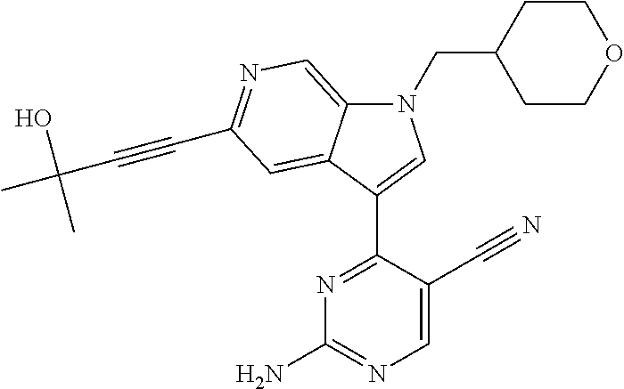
N1(CC2CCOCC2)C2=CN=C(C#CC(C)(O)C)C=C2C(C2=NC(N)=NC=C2C#N)=C1
